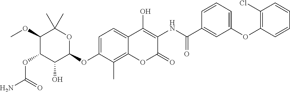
NC(=O)OC1C(O)C(OC2=CC=C3C(=C2C)OC(=O)C(NC(=O)C2=CC(OC4=C(Cl)C=CC=C4)=CC=C2)=C3O)OC(C)(C)C1OC
